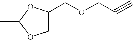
CC1OCC(COCC#C)O1
